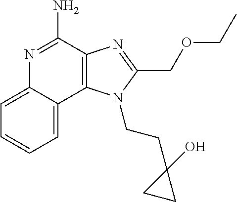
C12=C(C(N)=NC3=CC=CC=C13)N=C(COCC)N2CCC1(O)CC1
